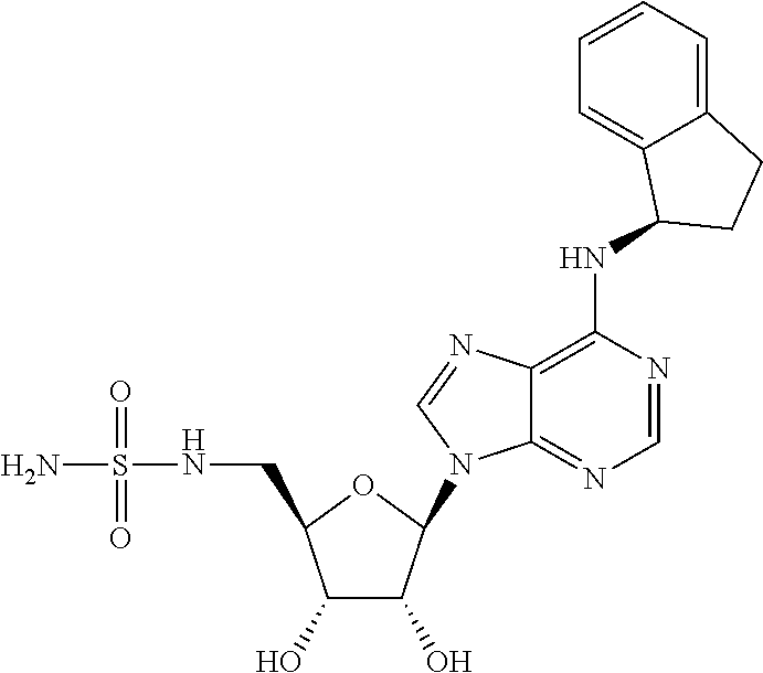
C1(O)C(O)C(N2C3=NC=NC(NC4C5=CC=CC=C5CC4)=C3N=C2)OC1CNS(N)(=O)=O
